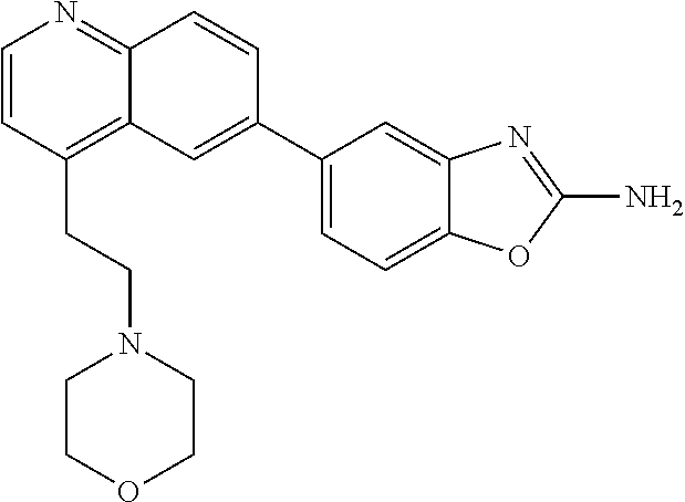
C1=CC(CCN2CCOCC2)=C2C(=N1)C=CC(C1=CC=C3C(=C1)N=C(N)O3)=C2
